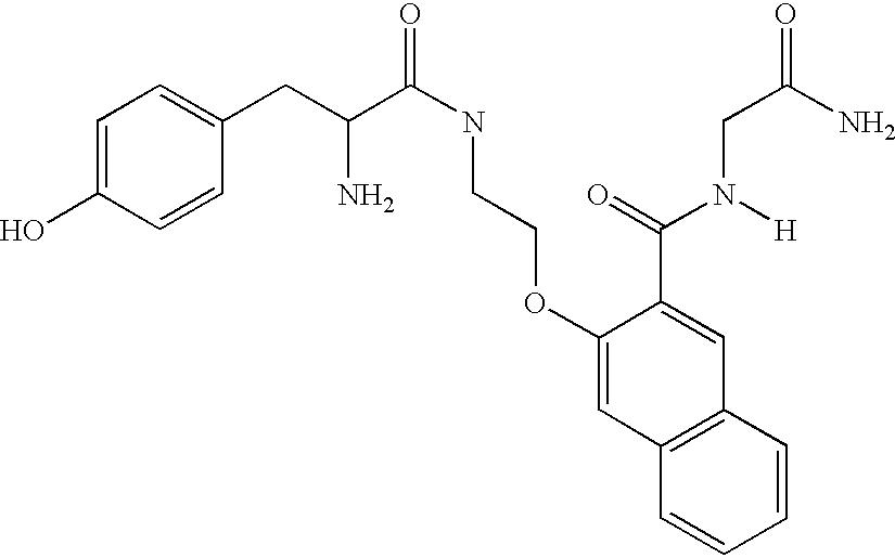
C1=C(O)C=CC(CC(C(=O)NCCOC2=CC3=C(C=C2C(=O)N(CC(=O)N)[H])C=CC=C3)N)=C1
